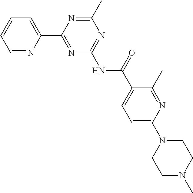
C1=NC(C2=NC(NC(C3=CC=C(N4CCN(C)CC4)N=C3C)=O)=NC(C)=N2)=CC=C1
